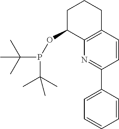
P(C(C)(C)C)(OC1C2=C(CCC1)C=CC(C1=CC=CC=C1)=N2)C(C)(C)C
